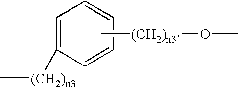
C[(CH2)n3]C1=CC=CC=C1.C[(CH2)n3]OC
